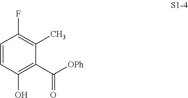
C1=CC(O)=C(C([OPh])=O)C(C)=C1F
